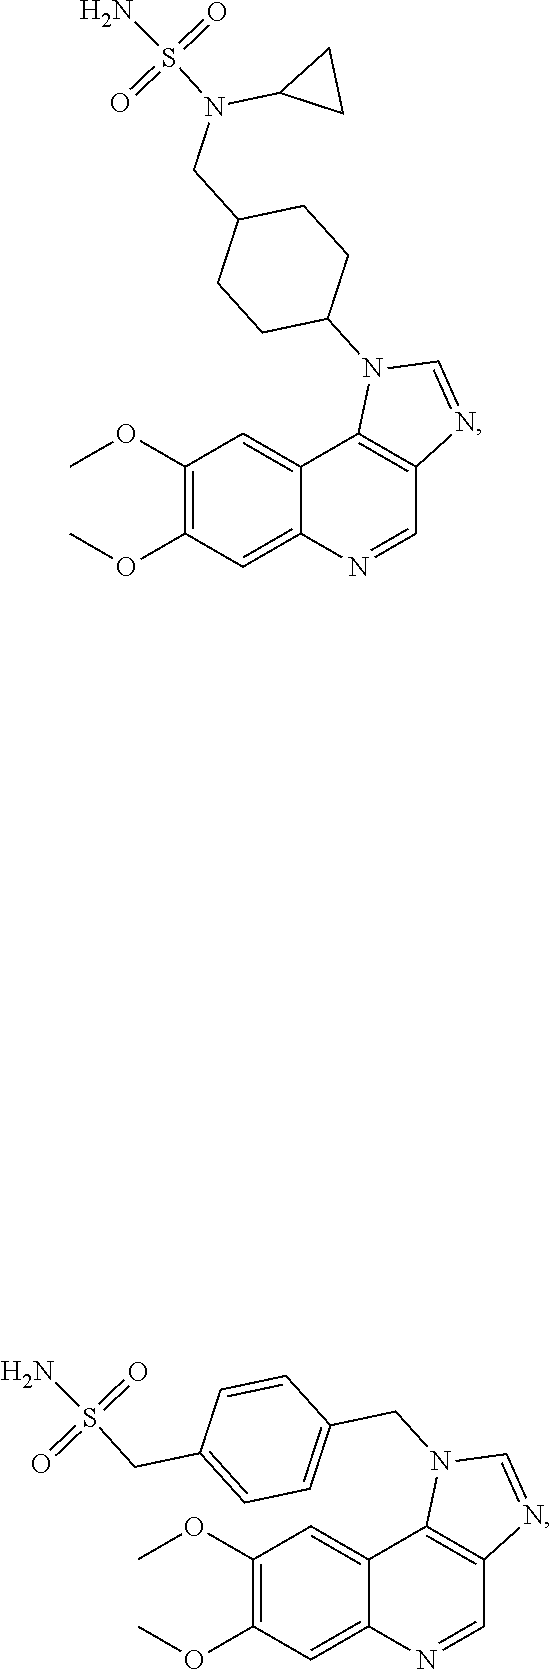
C12=CC(OC)=C(OC)C=C1N=CC1=C2N(C2CCC(CN(S(N)(=O)=O)C3CC3)CC2)C=N1.C12=CC(OC)=C(OC)C=C1N=CC1=C2N(CC2=CC=C(CS(N)(=O)=O)C=C2)C=N1
